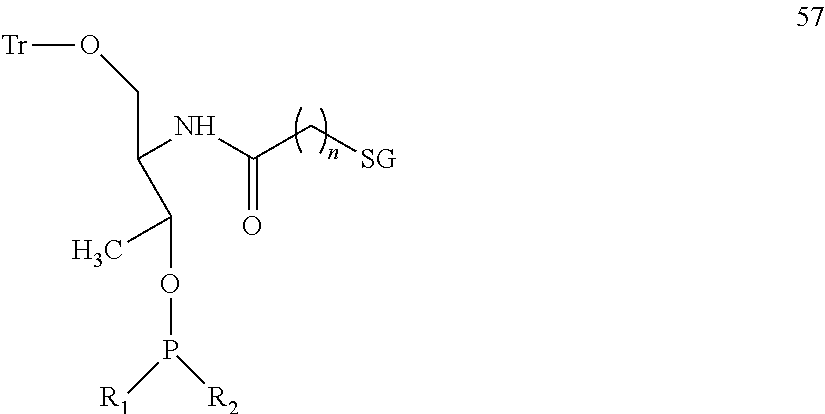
[Tr]OCC(NC(C[SG])=O)C(OP([R2])[R1])C
